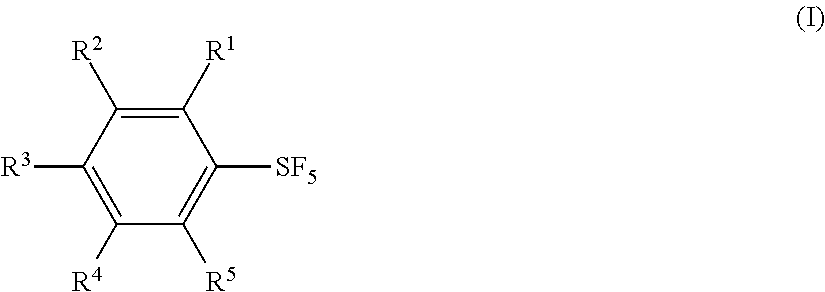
C1([SF5])=C([R5])C([R4])=C([R3])C([R2])=C1[R1]
